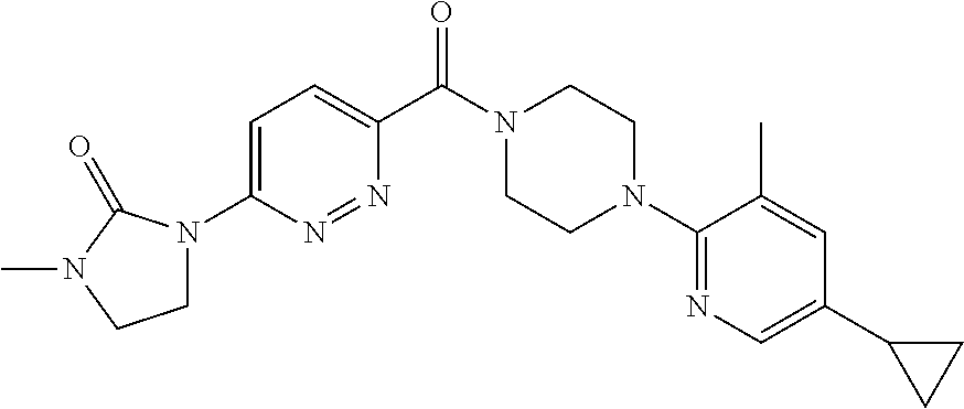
C1=C(N2CCN(C)C2=O)N=NC(C(N2CCN(C3=NC=C(C4CC4)C=C3C)CC2)=O)=C1
